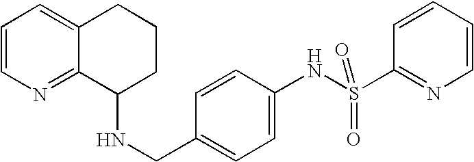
N(CC1=CC=C(NS(C2=NC=CC=C2)(=O)=O)C=C1)C1CCCC2=CC=CN=C12
